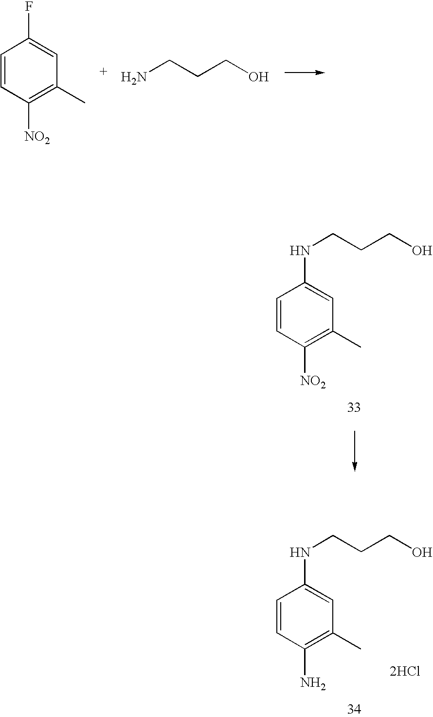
N(CCCO)C1=CC(C)=C([NO2])C=C1.[2HCl].N(CCCO)C1=CC(C)=C(N)C=C1.C1=CC([NO2])=C(C)C=C1F.NCCCO
